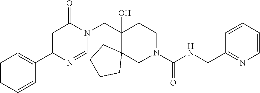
C1(C2=CC(=O)N(CC3(O)CCN(C(NCC4=NC=CC=C4)=O)CC34CCCC4)C=N2)=CC=CC=C1
